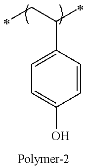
C(C(C1=CC=C(O)C=C1)C)C
